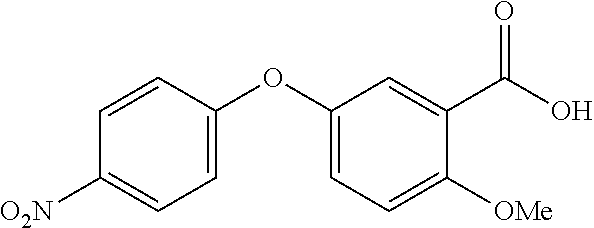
C1=CC([O2N])=CC=C1OC1=CC=C([OMe])C(C(O)=O)=C1
